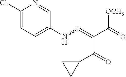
C1(Cl)=CC=C(NC=C(C(=O)[OCH3])C(=O)C2CC2)C=N1
